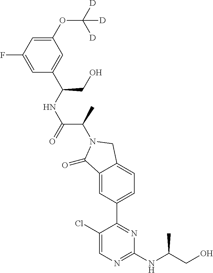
C1(=O)C2=CC(C3=NC(NC(CO)C)=NC=C3Cl)=CC=C2CN1C(C(=O)NC(C1=CC(OC([D])([D])[D])=CC(F)=C1)CO)C
